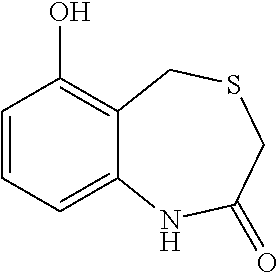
C1=CC(O)=C2C(=C1)NC(=O)CSC2
